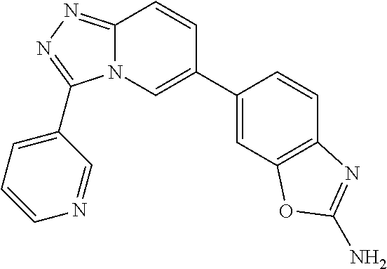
N12C(=NN=C1C1=CC=CN=C1)C=CC(C1=CC3=C(C=C1)N=C(N)O3)=C2
